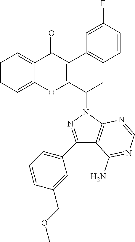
C1=CC=C2C(=C1)OC(C(N1N=C(C3=CC=CC(COC)=C3)C3=C1N=CN=C3N)C)=C(C1=CC=CC(F)=C1)C2=O
